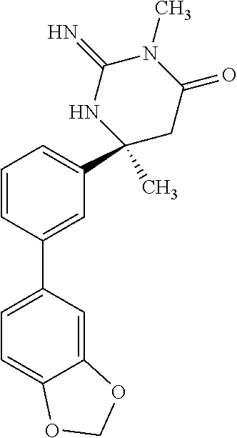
N1(C)C(=N)NC(C2=CC=CC(C3=CC=C4C(=C3)OCO4)=C2)(C)CC1=O
